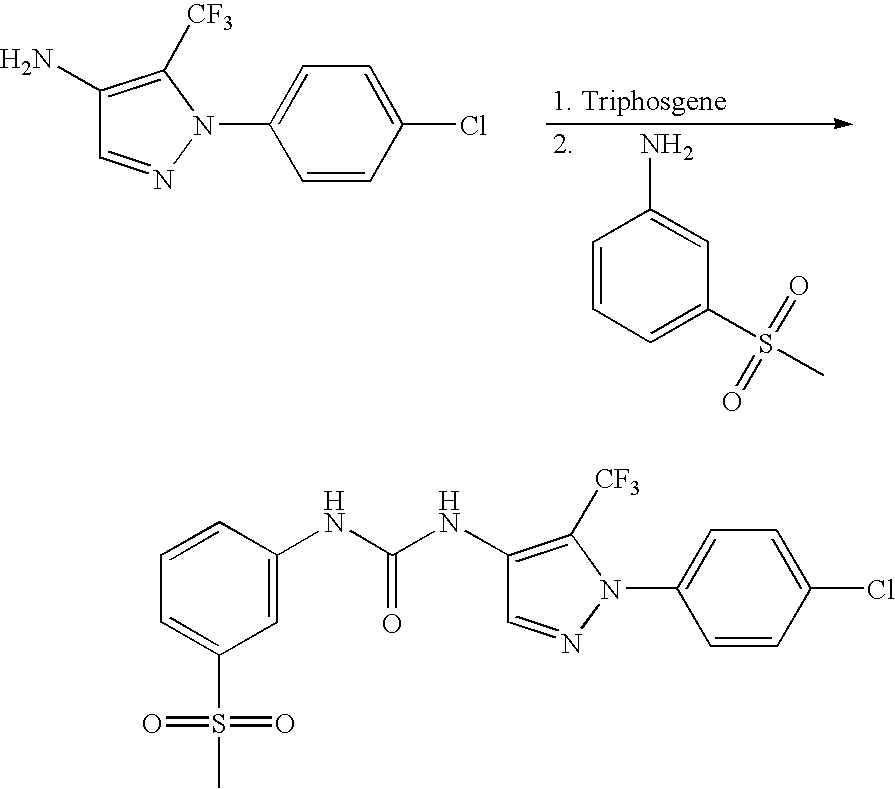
C1=CC=C(S(C)(=O)=O)C=C1N.NC1=C([CF3])N(C2=CC=C(Cl)C=C2)N=C1.C1(NC(NC2=CC(S(C)(=O)=O)=CC=C2)=O)=C([CF3])N(C2=CC=C(Cl)C=C2)N=C1
